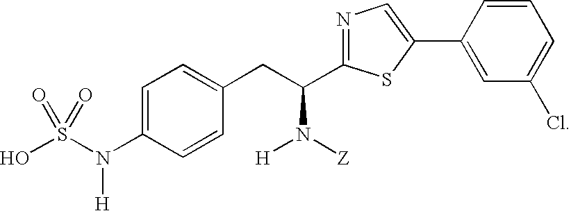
C1=C(N(S(O)(=O)=O)[H])C=CC(CC(N([Z])[H])C2=NC=C(C3=CC(Cl)=CC=C3)S2)=C1
